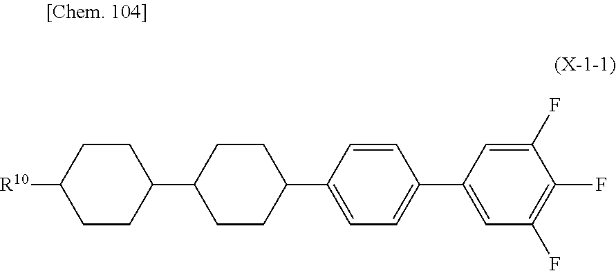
C1(C2=CC(F)=C(F)C(F)=C2)=CC=C(C2CCC(C3CCC([R10])CC3)CC2)C=C1
